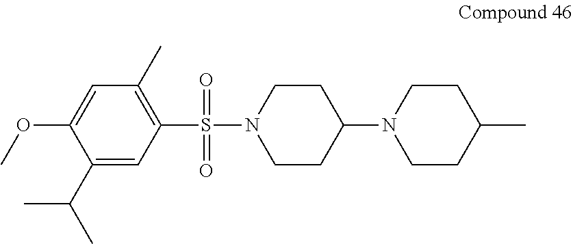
C1(S(N2CCC(N3CCC(C)CC3)CC2)(=O)=O)=C(C)C=C(OC)C(C(C)C)=C1
